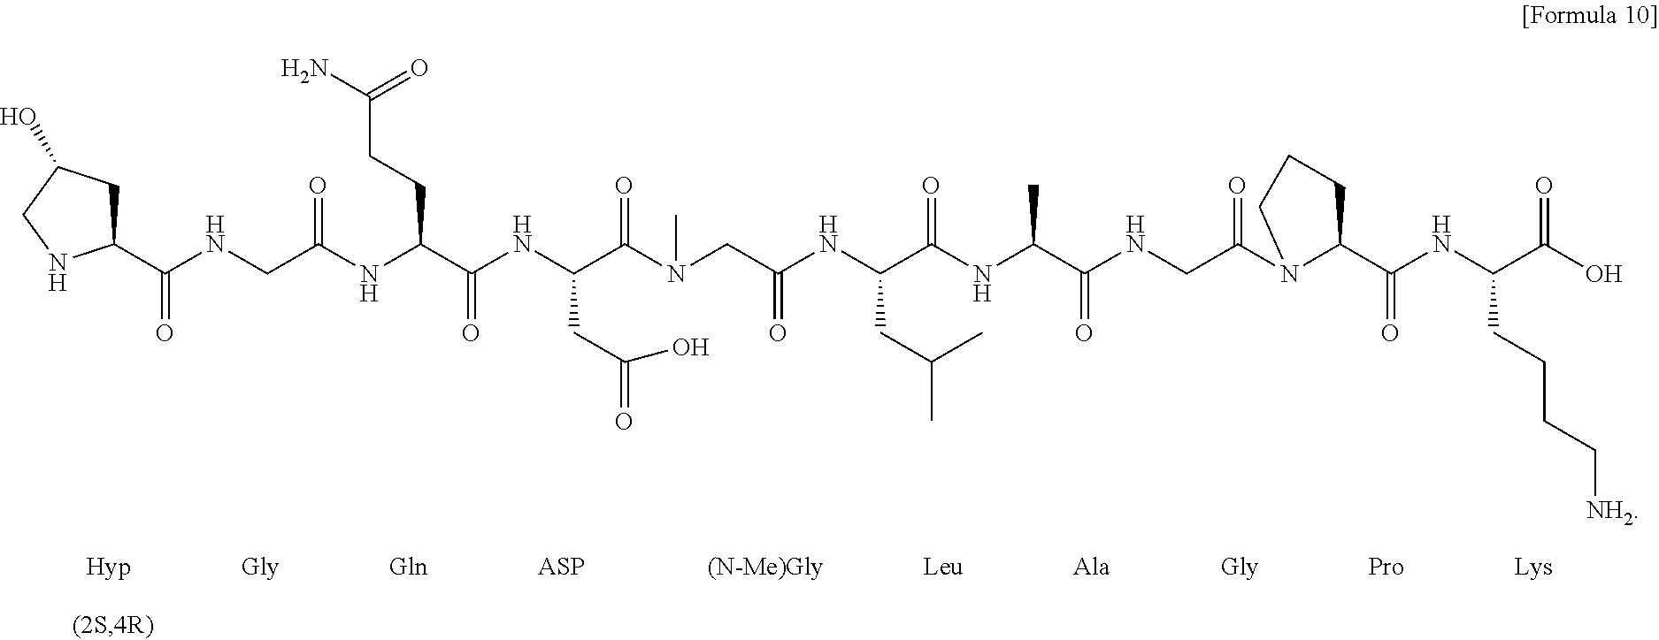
C1(C(=O)NCC(=O)NC(C(NC(CC(=O)O)C(N(C)CC(NC(CC(C)C)C(NC(C(=O)NCC(N2C(C(=O)NC(C(=O)O)CCCC[NH2])CCC2)=O)C)=O)=O)=O)=O)CCC(N)=O)CC(O)CN1
